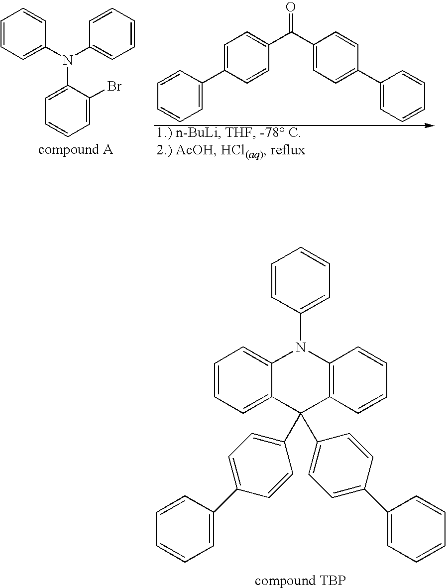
C1=CC(N2C3=CC=CC=C3C(C3=CC=C(C4=CC=CC=C4)C=C3)(C3=CC=C(C4=CC=CC=C4)C=C3)C3=C2C=CC=C3)=CC=C1.C1=CC=C(N(C2=CC=CC=C2)C2=CC=CC=C2Br)C=C1.C1=C(C2=CC=C(C(C3=CC=C(C4=CC=CC=C4)C=C3)=O)C=C2)C=CC=C1
